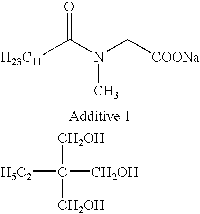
[H23C11]C(N(C[COONa])C)=O.[H5C2]C([CH2OH])([CH2OH])[CH2OH]
